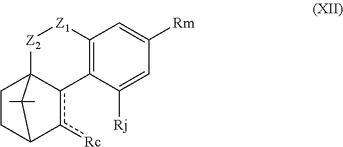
C1CC2c([Rc])c3C1([Z2][Z1]C1=C3C([Rj])=CC([Rm])=C1)C2(C)C
